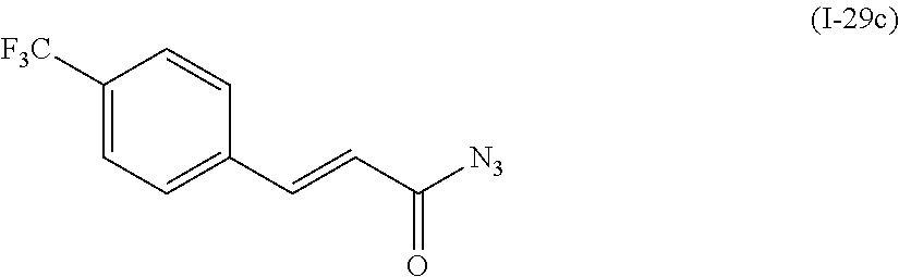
C1(C=CC([N3])=O)=CC=C([F3C])C=C1
